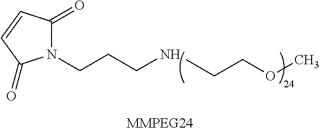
N1(CCCN)C(=O)C=CC1=O.CCCOC
